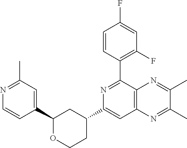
C1(C2=NC(C3CCOC(C4=CC(C)=NC=C4)C3)=CC3=C2N=C(C)C(C)=N3)=C(F)C=C(F)C=C1
